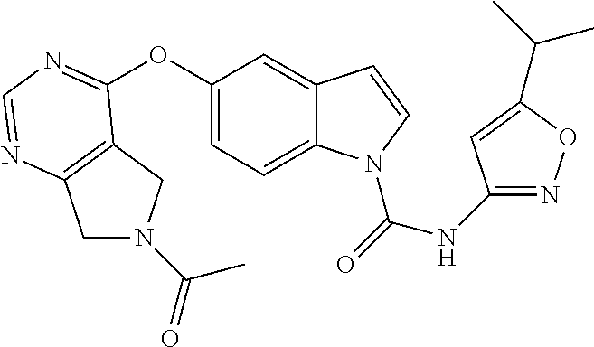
C12=C(N=CN=C1OC1=CC=C3C(=C1)C=CN3C(=O)NC1=NOC(C(C)C)=C1)CN(C(=O)C)C2
